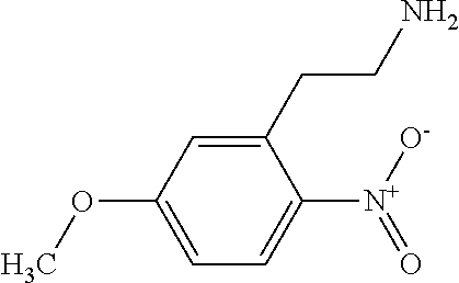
C1(CCN)=CC(OC)=CC=C1[N+](=O)[O-]
